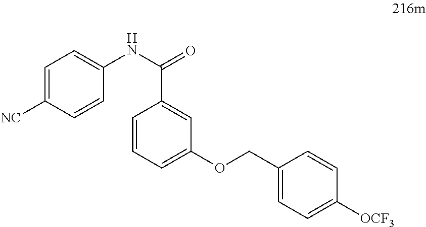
C1=C([NC])C=CC(NC(=O)C2=CC(OCC3=CC=C([OCF3])C=C3)=CC=C2)=C1
